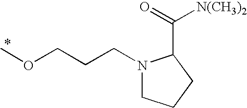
COCCCN1CCCC1C([N(CH3)2])=O
